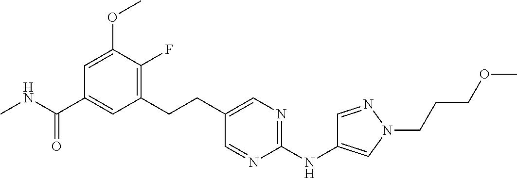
C1=C(OC)C(F)=C(CCC2=CN=C(NC3=CN(CCCOC)N=C3)N=C2)C=C1C(NC)=O
